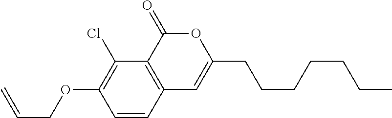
C1=CC2=C(C(Cl)=C1OCC=C)C(=O)OC(CCCCCCC)=C2
